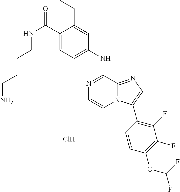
C1(NC2=NC=CN3C2=NC=C3C2=C(F)C(F)=C(OC(F)F)C=C2)=CC=C(C(NCCCCN)=O)C(CC)=C1.Cl
